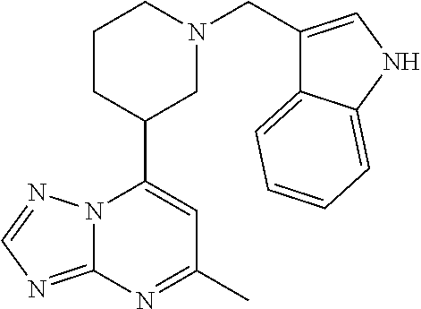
N12C(=NC=N1)N=C(C)C=C2C1CN(CC2=CNC3=CC=CC=C23)CCC1
